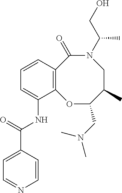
C12=C(C=CC=C1NC(C1=CC=NC=C1)=O)C(=O)N(C(CO)C)CC(C)C(CN(C)C)O2
